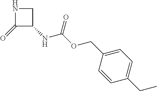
C1(=O)C(NC(OCC2=CC=C(CC)C=C2)=O)CN1
